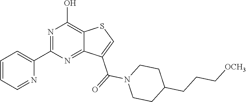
C1(C2=CC=CC=N2)=NC(O)=C2C(=N1)C(C(=O)N1CCC(CCC[OCH3])CC1)=CS2
